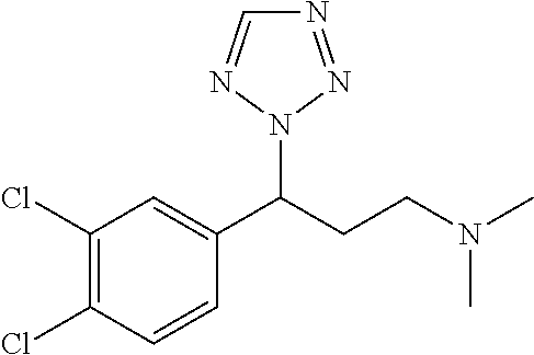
C1(Cl)=C(Cl)C=CC(C(CCN(C)C)N2N=NC=N2)=C1
